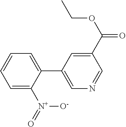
C1=C([N+](=O)[O-])C(C2=CN=CC(C(OCC)=O)=C2)=CC=C1
